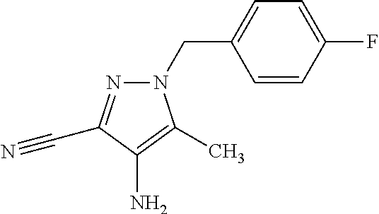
N1(CC2=CC=C(F)C=C2)N=C(C#N)C(N)=C1C
